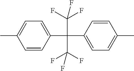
C1(C(C2=CC=C(C)C=C2)(C(F)(F)F)C(F)(F)F)=CC=C(C)C=C1
